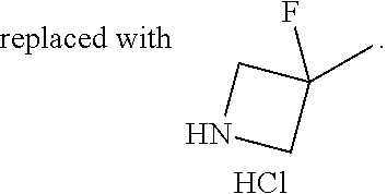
C1(C)(F)CNC1.Cl
